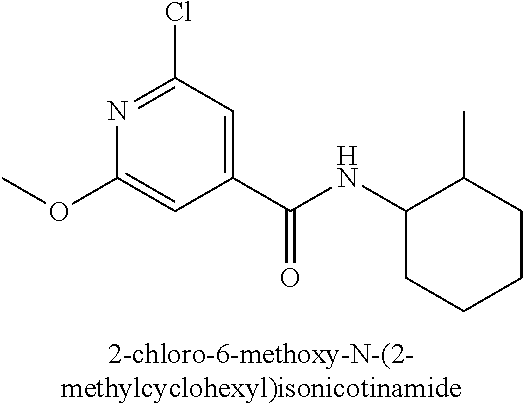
C1(C(NC2CCCCC2C)=O)=CC(Cl)=NC(OC)=C1
